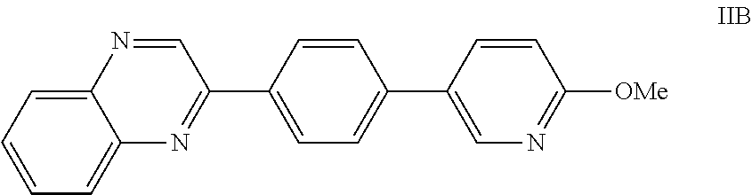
C12=CC=CC=C1N=C(C1=CC=C(C3=CN=C([OMe])C=C3)C=C1)C=N2
